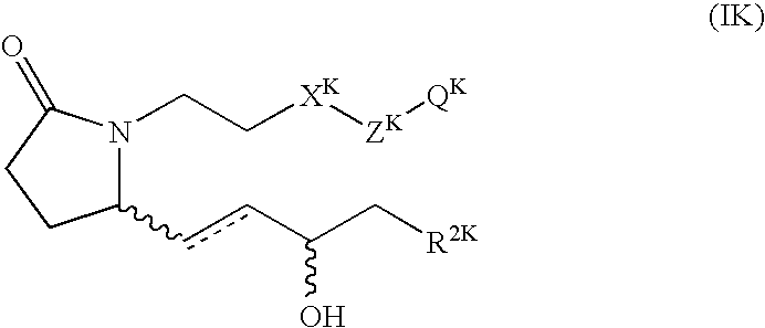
C1(ccC(C[R2K])O)N(CC[XK][ZK][QK])C(=O)CC1
